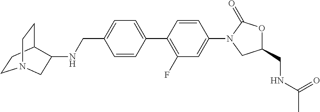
C1(C2=CC=C(CNC3C4CCN(CC4)C3)C=C2)=C(F)C=C(N2CC(CNC(=O)C)OC2=O)C=C1
